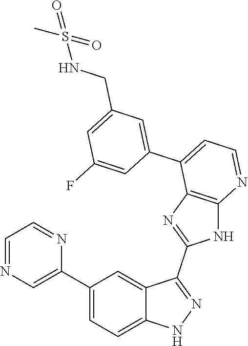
C1(C2=CC=C3C(=C2)C(C2=NC4=C(N2)N=CC=C4C2=CC(CNS(=O)(C)=O)=CC(F)=C2)=NN3)=CN=CC=N1
